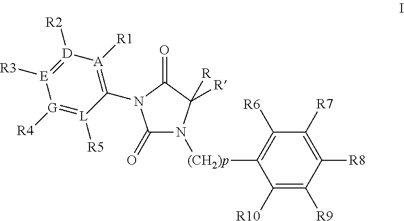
C1([R6])=C([(CH2)p]N2C(=O)N(C3=[A]([R1])[D]([R2])=[E]([R3])[G]([R4])=[L]3[R5])C(=O)C2([R])[R])C([R10])=C([R9])C([R8])=C1[R7]
